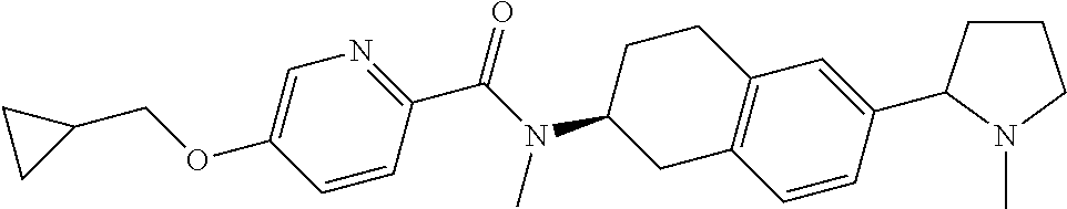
C1=C(OCC2CC2)C=CC(C(N(C2CC3=C(CC2)C=C(C2CCCN2C)C=C3)C)=O)=N1
